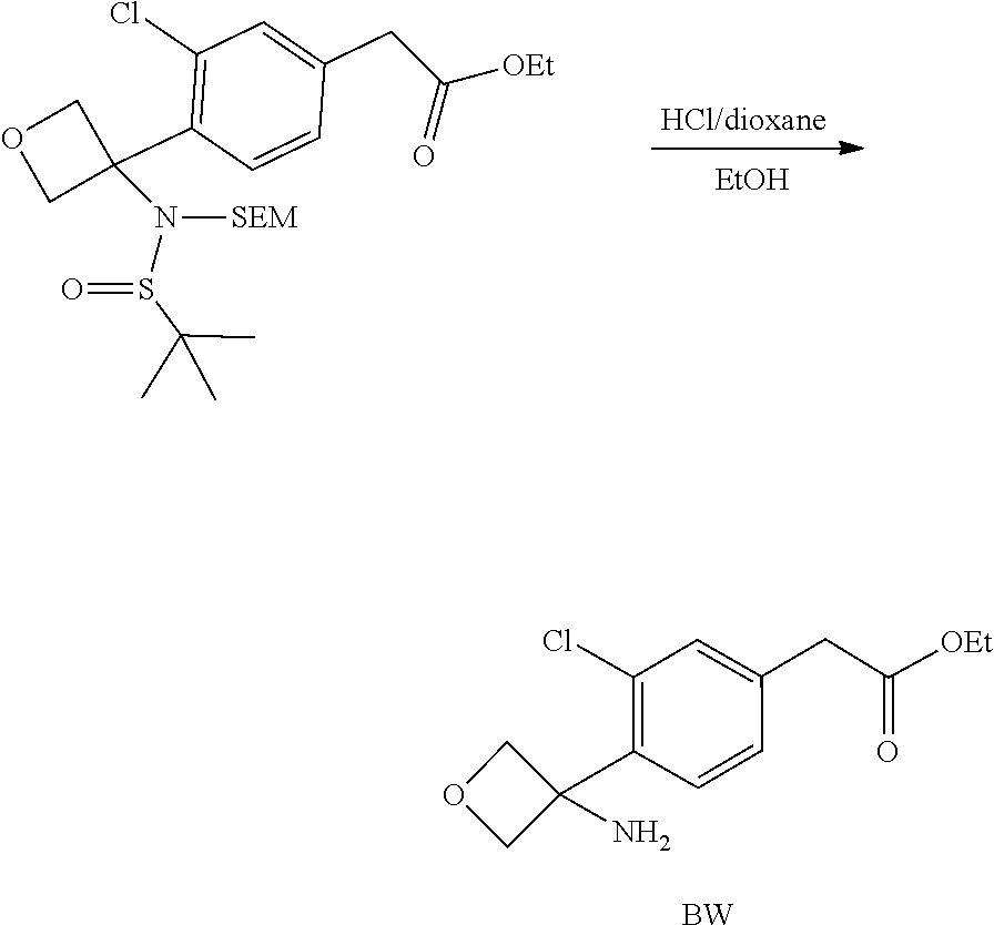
C1(Cl)=C(C2(N)COC2)C=CC(CC([OEt])=O)=C1.[BW].C1(Cl)=C(C2(N(S(C(C)(C)C)=O)[SEM])COC2)C=CC(CC([OEt])=O)=C1.[EtOH]
